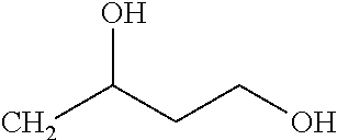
C(C)(CCO)O
